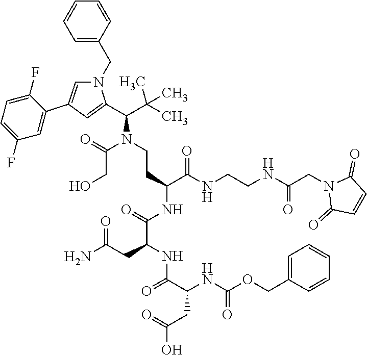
C1=CC(CN2C=C(C3=CC(F)=CC=C3F)C=C2C(C(C)(C)C)N(CCC(C(=O)NCCNC(CN2C(=O)C=CC2=O)=O)NC(C(CC(=O)N)NC(=O)C(CC(O)=O)NC(OCC2=CC=CC=C2)=O)=O)C(CO)=O)=CC=C1
